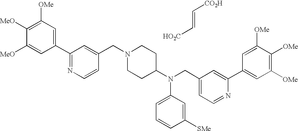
C1=C(CN(C2CCN(CC3=CC(C4=CC([OMe])=C([MeO])C([MeO])=C4)=NC=C3)CC2)C2=CC=CC([SMe])=C2)C=C(C2=CC([OMe])=C([OMe])C([OMe])=C2)N=C1.C(=C[HO2C])[CO2H]
